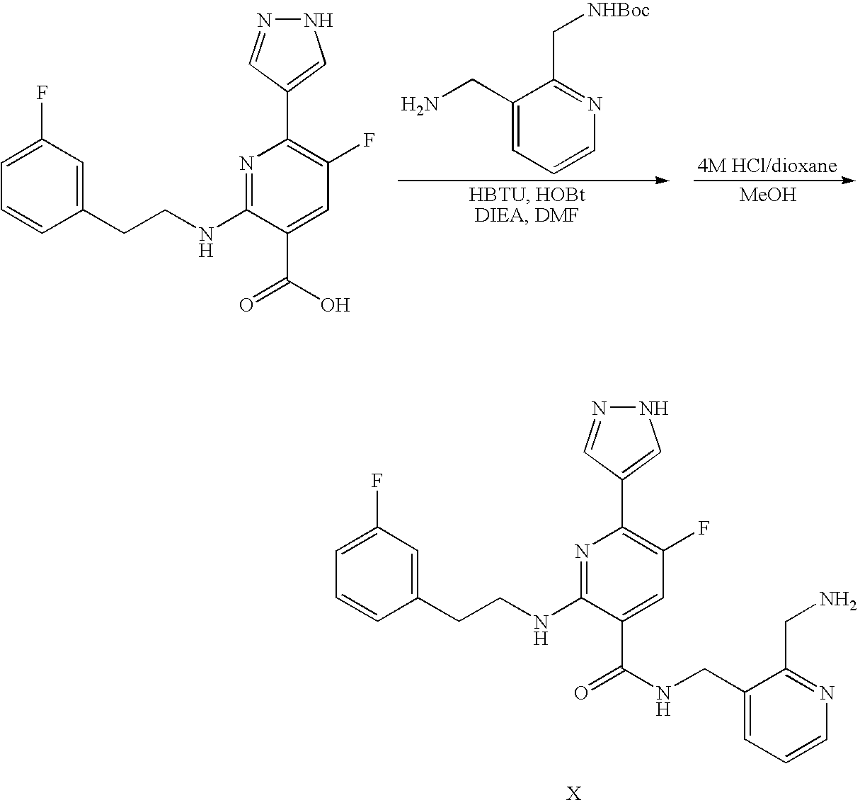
C1(CCNC2=NC(C3=CNN=C3)=C(F)C=C2C(=O)O)=CC(F)=CC=C1.C1(CN)=CC=CN=C1C[NHBoc].[MeOH].C1(CCNC2=NC(C3=CNN=C3)=C(F)C=C2C(=O)NCC2=CC=CN=C2CN)=CC(F)=CC=C1
